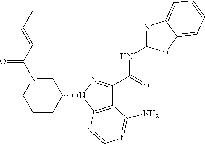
C12=C(N(C3CN(C(C=CC)=O)CCC3)N=C1C(=O)NC1=NC3=CC=CC=C3O1)N=CN=C2N
